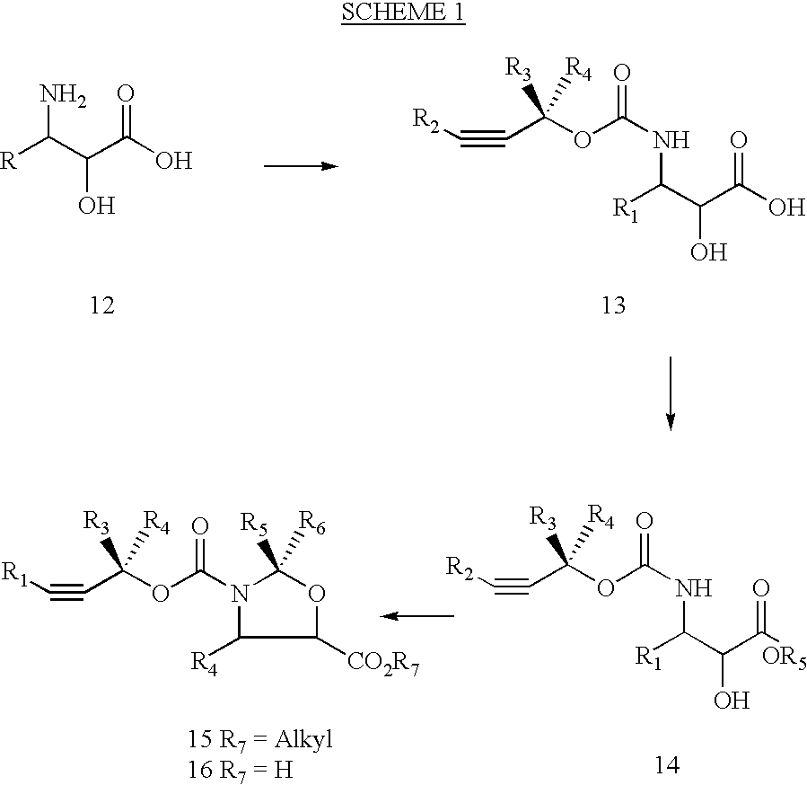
[R1]C(C(C([OR5])=O)O)NC(=O)OC(C#C[R2])([R3])[R4].C(=O)(OC(C#C[R1])([R3])[R4])N1C([R5])([R6])OC([CO2R7])C1[R4].[R]C(C(C(O)=O)O)N.[R1]C(C(C(O)=O)O)NC(=O)OC(C#C[R2])([R3])[R4]
